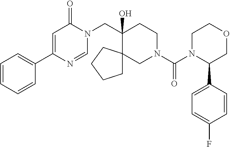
C1(C2=CC=CC=C2)=CC(=O)N(CC2(O)C3(CN(C(=O)N4C(C5=CC=C(F)C=C5)COCC4)CC2)CCCC3)C=N1
